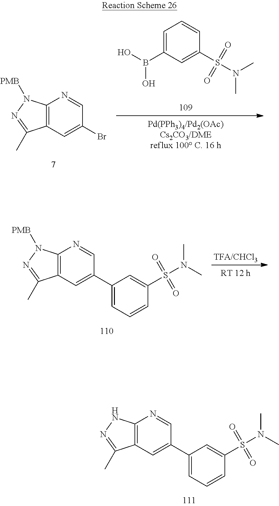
C12=C(C=C(C3=CC=CC(S(N(C)C)(=O)=O)=C3)C=N1)C(C)=NN2.C12=C(C=C(Br)C=N1)C(C)=NN2[PMB].C1=C(B(O)O)C=C(S(N(C)C)(=O)=O)C=C1.C12=C(C=C(C3=CC=CC(S(N(C)C)(=O)=O)=C3)C=N1)C(C)=NN2[PMB]
